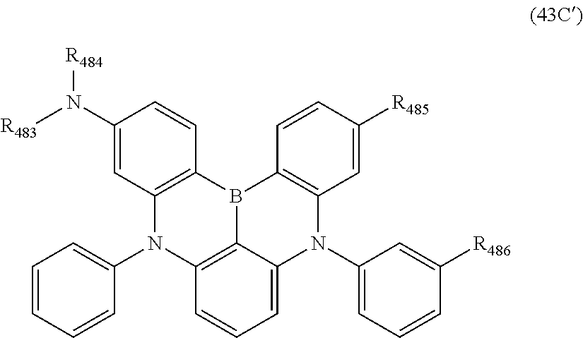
C12=C3C(=CC=C1)N(C1=CC=CC([R486])=C1)C1=C(B3C3=C(N2C2=CC=CC=C2)C=C(N([R483])[R484])C=C3)C=CC([R485])=C1
